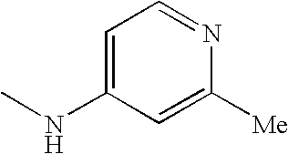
C1=C(NC)C=C([Me])N=C1
